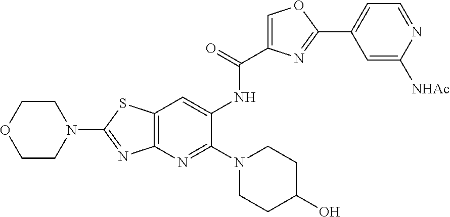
C12=C(N=C(N3CCC(O)CC3)C(NC(C3=COC(C4=CC=NC([NHAc])=C4)=N3)=O)=C1)N=C(N1CCOCC1)S2
